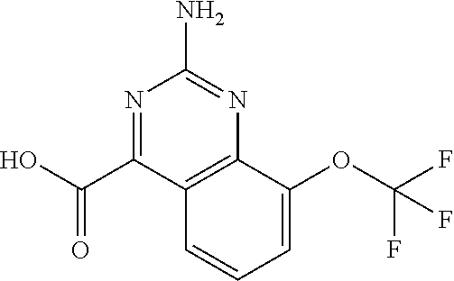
N1=C(C(O)=O)C2=C(N=C1N)C(OC(F)(F)F)=CC=C2
